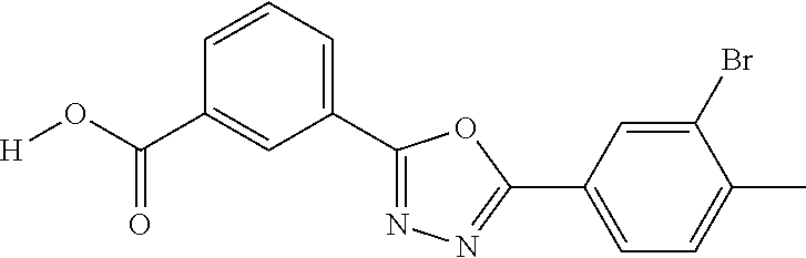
[H]OC(C1=CC(C2=NN=C(C3=CC=C(C)C(Br)=C3)O2)=CC=C1)=O
